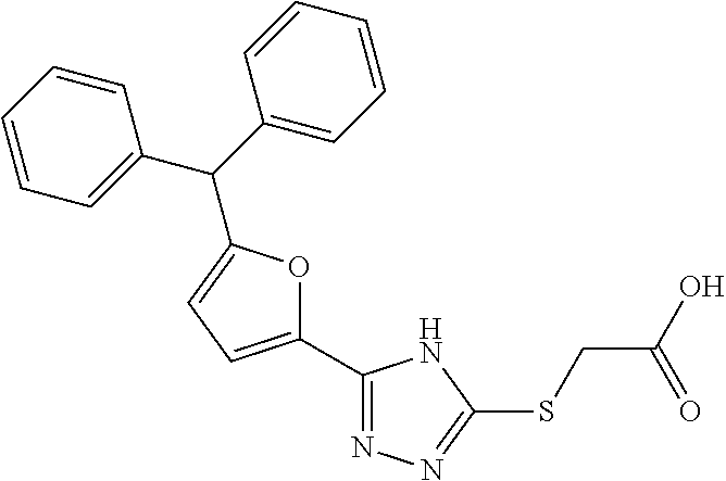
C(C1=CC=C(C2=NN=C(SCC(O)=O)N2)O1)(C1=CC=CC=C1)C1=CC=CC=C1
